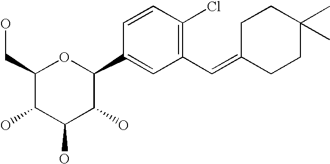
C1(CO)C(O)C(O)C(O)C(C2=CC(C=C3CCC(C)(C)CC3)=C(Cl)C=C2)O1
